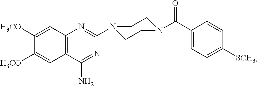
C1([H3CO])=CC2=C(C=C1[H3CO])C(N)=NC(N1CCN(C(C3=CC=C([SCH3])C=C3)=O)CC1)=N2
